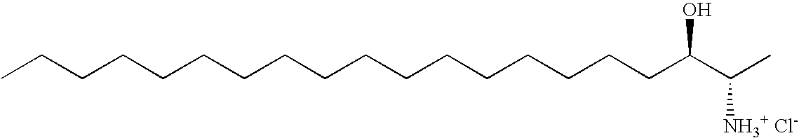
CCCCCCCCCCCCCCCCCC(C(C)[NH3+ Cl-])O
